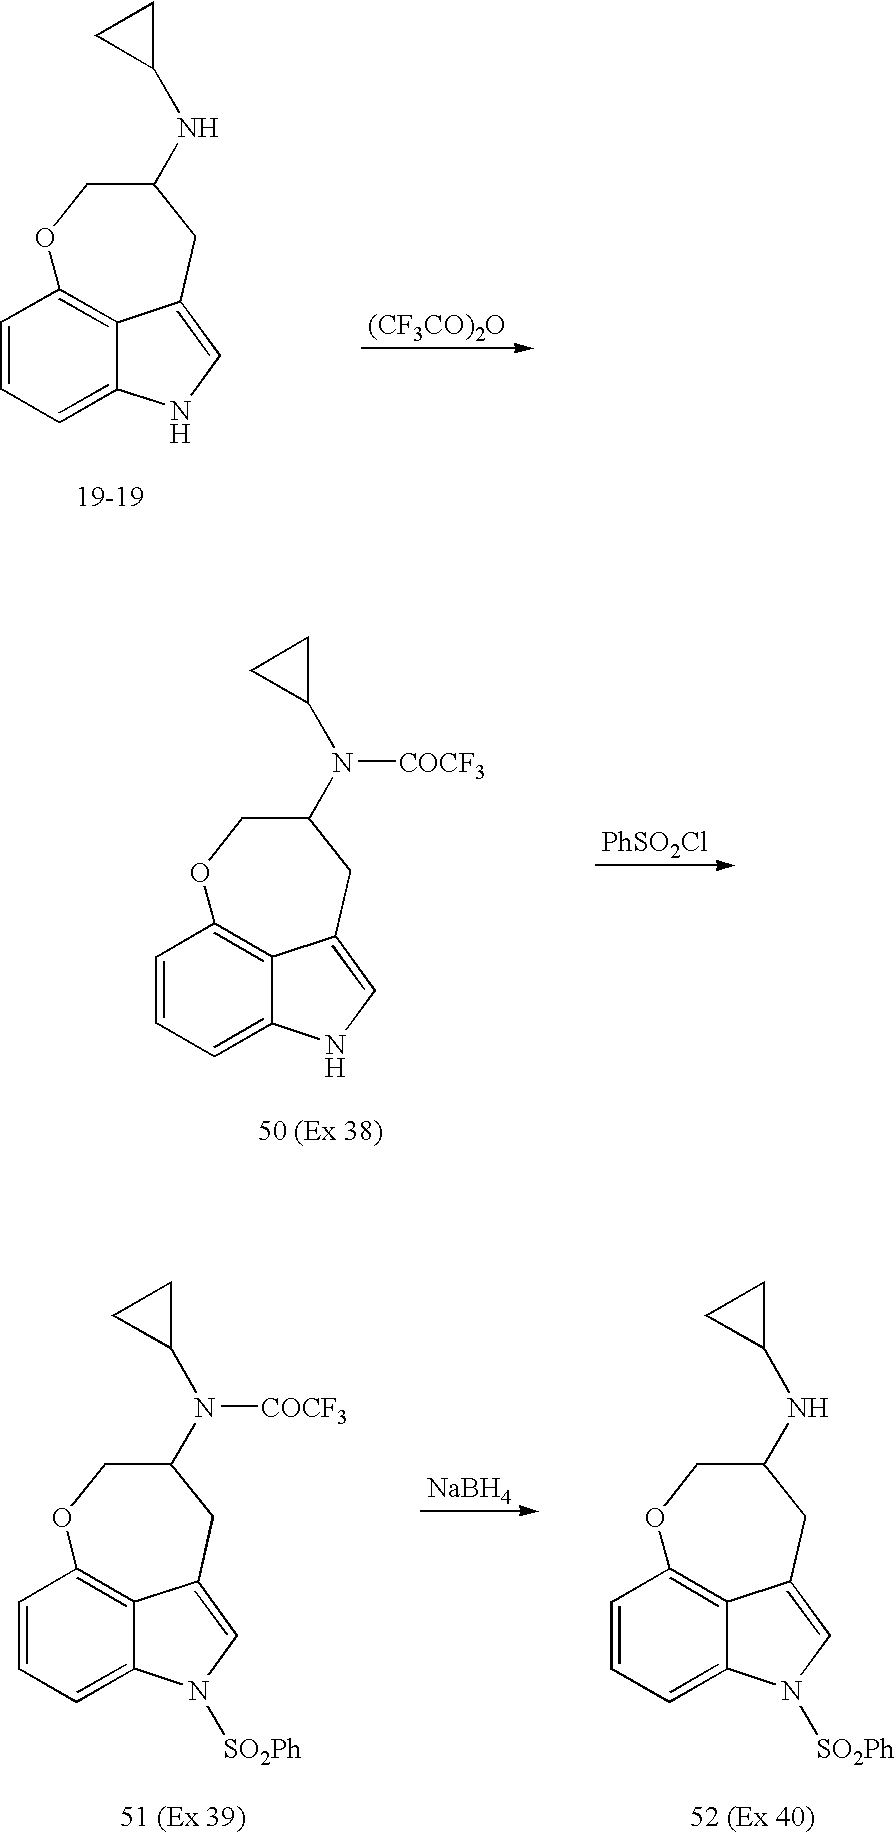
C1=CC=C2C3=C1OCC(NC1CC1)CC3=CN2.[(CF3CO)2O].[PhSO2Cl].C1=CC=C2C3=C1OCC(N(C1CC1)[COCF3])CC3=CN2.[NaBH4].C1=CC=C2C3=C1OCC(N(C1CC1)[COCF3])CC3=CN2[SO2Ph].C1=CC=C2C3=C1OCC(NC1CC1)CC3=CN2[SO2Ph]
